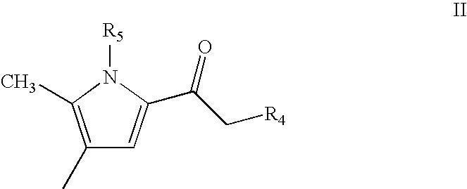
C1(C)=C(C)N([R5])C(C(C[R4])=O)=C1
